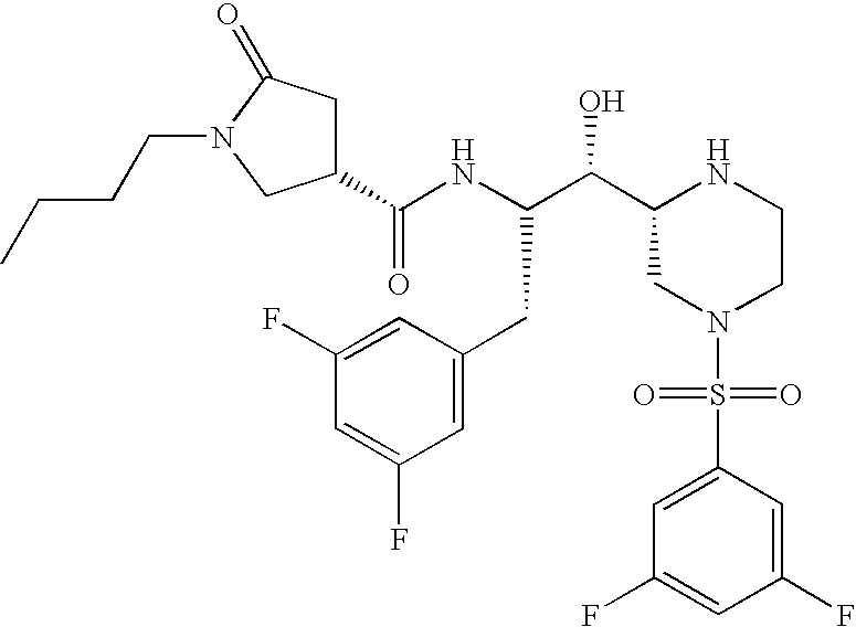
C1(C(NC(C(C2CN(S(=O)(=O)C3=CC(F)=CC(F)=C3)CCN2)O)CC2=CC(F)=CC(F)=C2)=O)CC(=O)N(CCCC)C1
